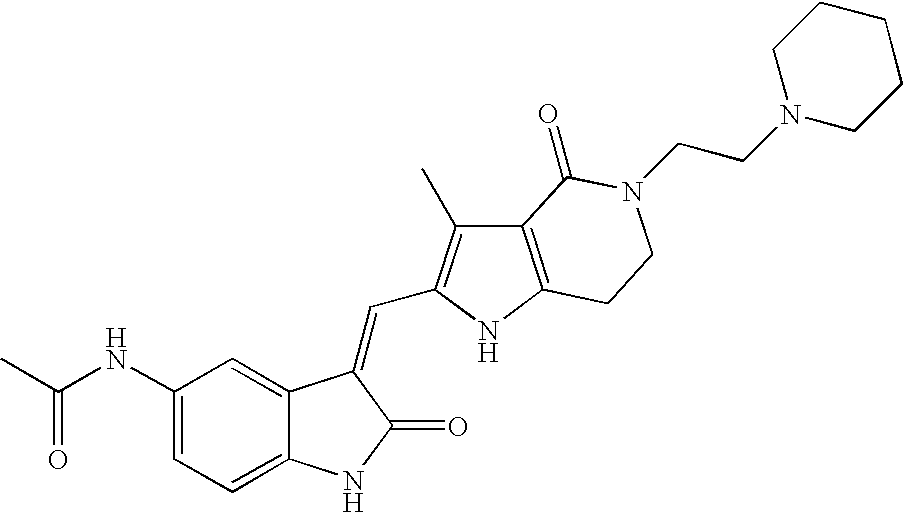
C1=C(NC(C)=O)C=C2C(=C1)NC(=O)C2=CC1=C(C)C2=C(N1)CCN(CCN1CCCCC1)C2=O
